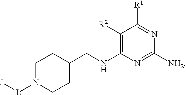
C1N([L][J])CCC(CNC2=C([R2])C([R1])=NC([NH2])=N2)C1
